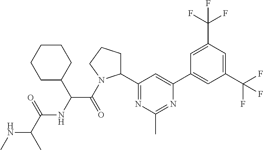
N(C(C)C(=O)NC(C(=O)N1C(C2=NC(C)=NC(C3=CC(C(F)(F)F)=CC(C(F)(F)F)=C3)=C2)CCC1)C1CCCCC1)C
